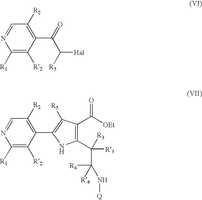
C1([R1])=C([R2])C(C2=C([R5])C(C([OEt])=O)=C(C(C([R4])([R4])N[Q])([R3])[R3])N2)=C([R2])C=N1.C1([R1])=C([R2])C(C(=O)C([R5])[Hal])=C([R2])C=N1
